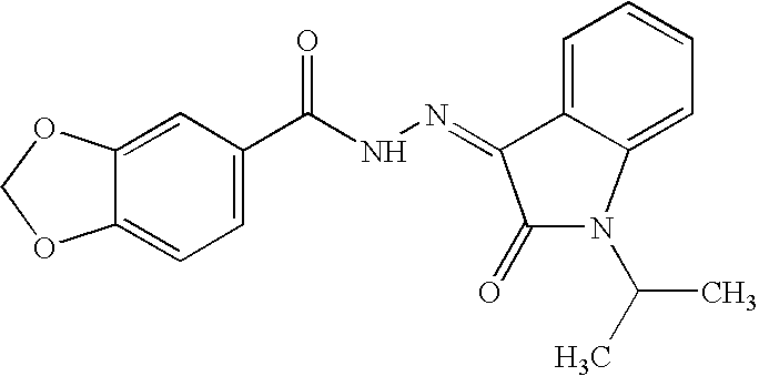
C1=C2C(=CC=C1C(NN=C1C(=O)N(C(C)C)C3=CC=CC=C31)=O)OCO2
